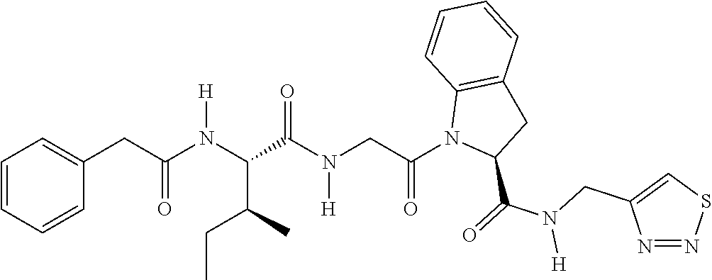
C(N(C(C(N(CC(N1C(C(=O)N(CC2=CSN=N2)[H])CC2=C1C=CC=C2)=O)[H])=O)C(C)CC)[H])(=O)CC1=CC=CC=C1
